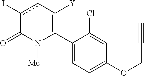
C1(C2=C([Y])cc(I)C(=O)N2[Me])=CC=C(OCC#C)C=C1Cl
